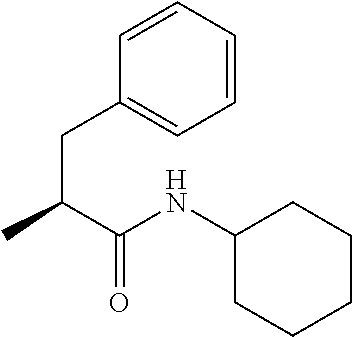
C1=CC=CC(CC(C)C(NC2CCCCC2)=O)=C1
